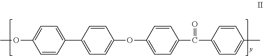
COC1=CC=C(C2=CC=C(OC3=CC=C(C(=O)C4=CC=C(C)C=C4)C=C3)C=C2)C=C1
